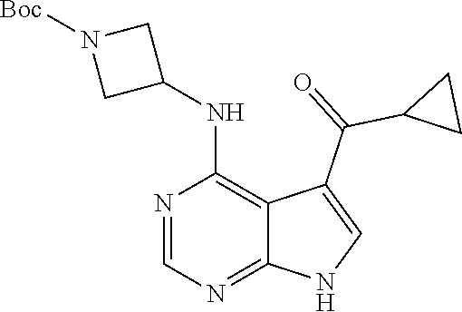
N1=CN=C2C(=C1NC1CN([Boc])C1)C(C(C1CC1)=O)=CN2
